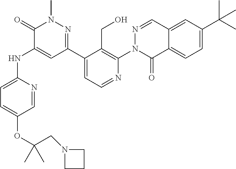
O(C1=CC=C(NC2=CC(C3=CC=NC(N4C(=O)C5=CC=C(C(C)(C)C)C=C5C=N4)=C3CO)=NN(C)C2=O)N=C1)C(C)(CN1CCC1)C
